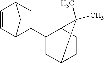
C1=CC2CC(C3CC4CCC3C4(C)C)C1C2
